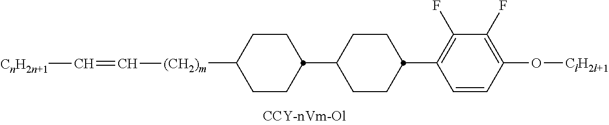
C1(C2CCC([(CH2)m]C=C[CnH2n+1])CC2)CCC(C2=C(F)C(F)=C(O[ClH2l+1])C=C2)CC1
